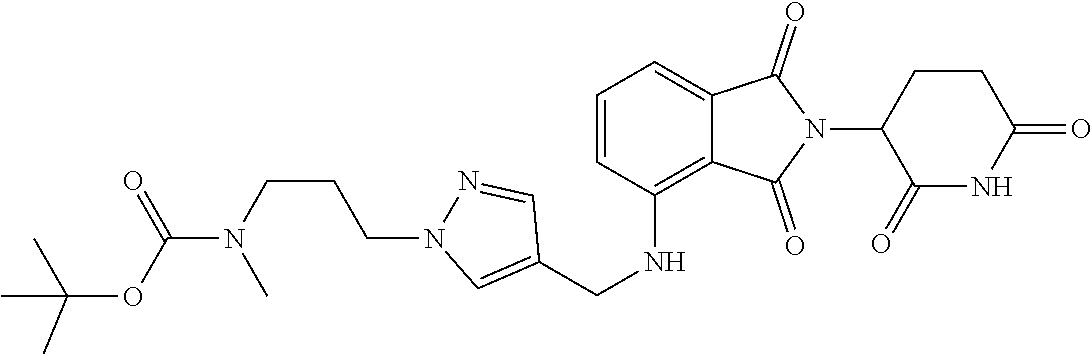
C1(=O)NC(=O)CCC1N1C(=O)C2=CC=CC(NCC3=CN(CCCN(C)C(OC(C)(C)C)=O)N=C3)=C2C1=O
